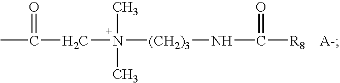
N(C)(C)([(CH2)3]NC(=O)[R8])CC(C)=O.[A-]
